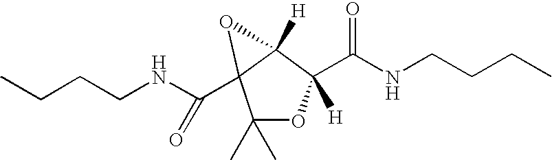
CCCCNC(C12C(C)(C)OC(C(NCCCC)=O)([H])C1([H])O2)=O
